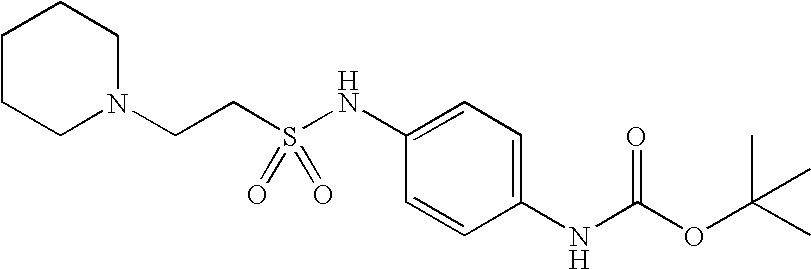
C1=CC(NC(OC(C)(C)C)=O)=CC=C1NS(=O)(CCN1CCCCC1)=O
